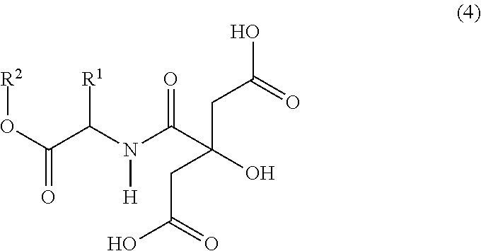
OC(=O)CC(CC(O)=O)(O)C(=O)N(C([R1])C(O[R2])=O)[H]
